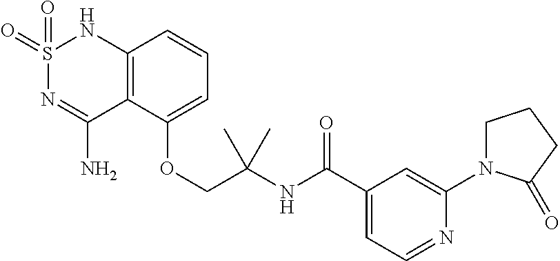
C12=C(C(OCC(NC(C3=CC=NC(N4CCCC4=O)=C3)=O)(C)C)=CC=C1)C(N)=NS(=O)(=O)N2
